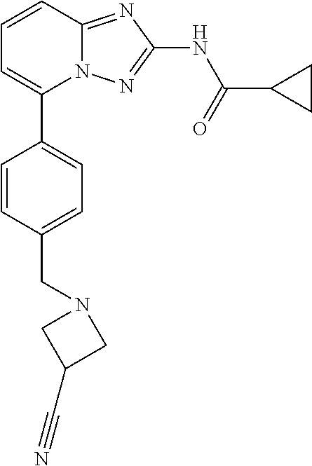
C1=CC2=NC(NC(=O)C3CC3)=NN2C(C2=CC=C(CN3CC(C#N)C3)C=C2)=C1
